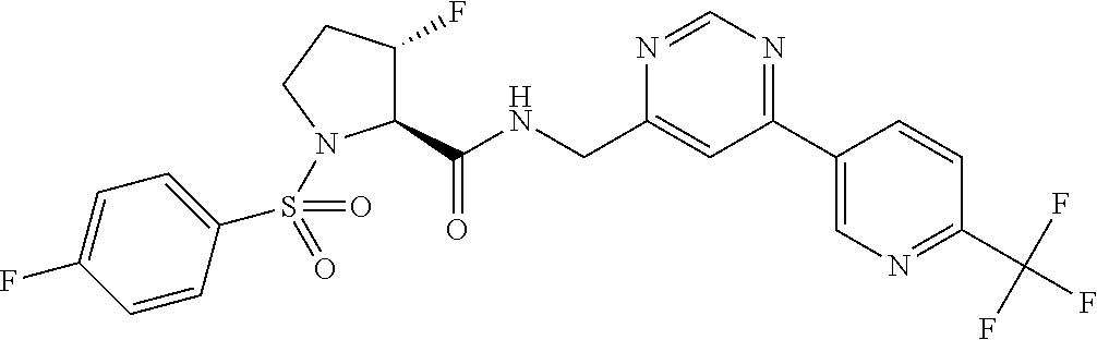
C1(C(NCC2=CC(C3=CN=C(C(F)(F)F)C=C3)=NC=N2)=O)C(F)CCN1S(C1=CC=C(F)C=C1)(=O)=O
